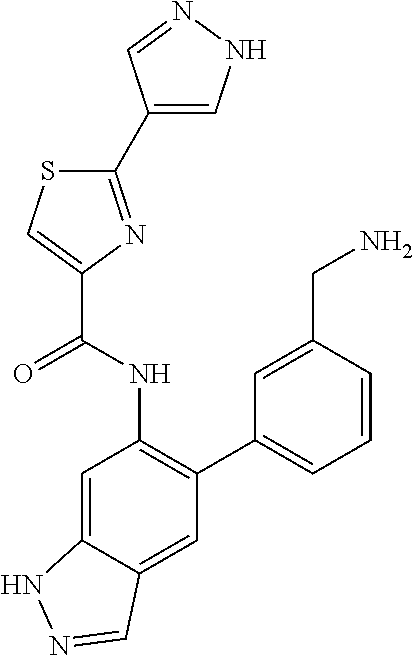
C1(C2=NC(C(NC3=C(C4=CC=CC(CN)=C4)C=C4C(=C3)NN=C4)=O)=CS2)=CNN=C1
